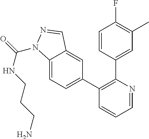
C1=NC(C2=CC(C)=C(F)C=C2)=C(C2=CC=C3C(=C2)C=NN3C(=O)NCCCN)C=C1
